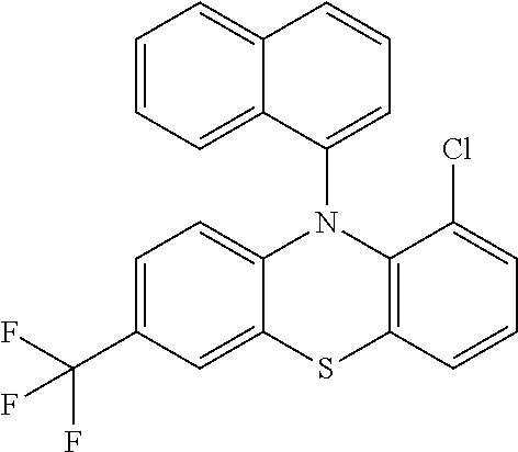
C1=C(C(F)(F)F)C=C2C(=C1)N(C1=CC=CC3=CC=CC=C31)C1=C(C=CC=C1Cl)S2
